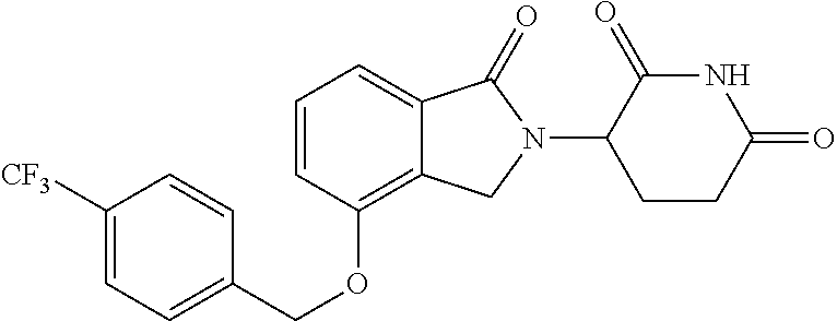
[CF3]C1=CC=C(COC2=C3C(=CC=C2)C(=O)N(C2CCC(=O)NC2=O)C3)C=C1
